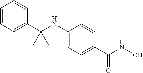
C1=CC=C(C2(NC3=CC=C(C(NO)=O)C=C3)CC2)C=C1
